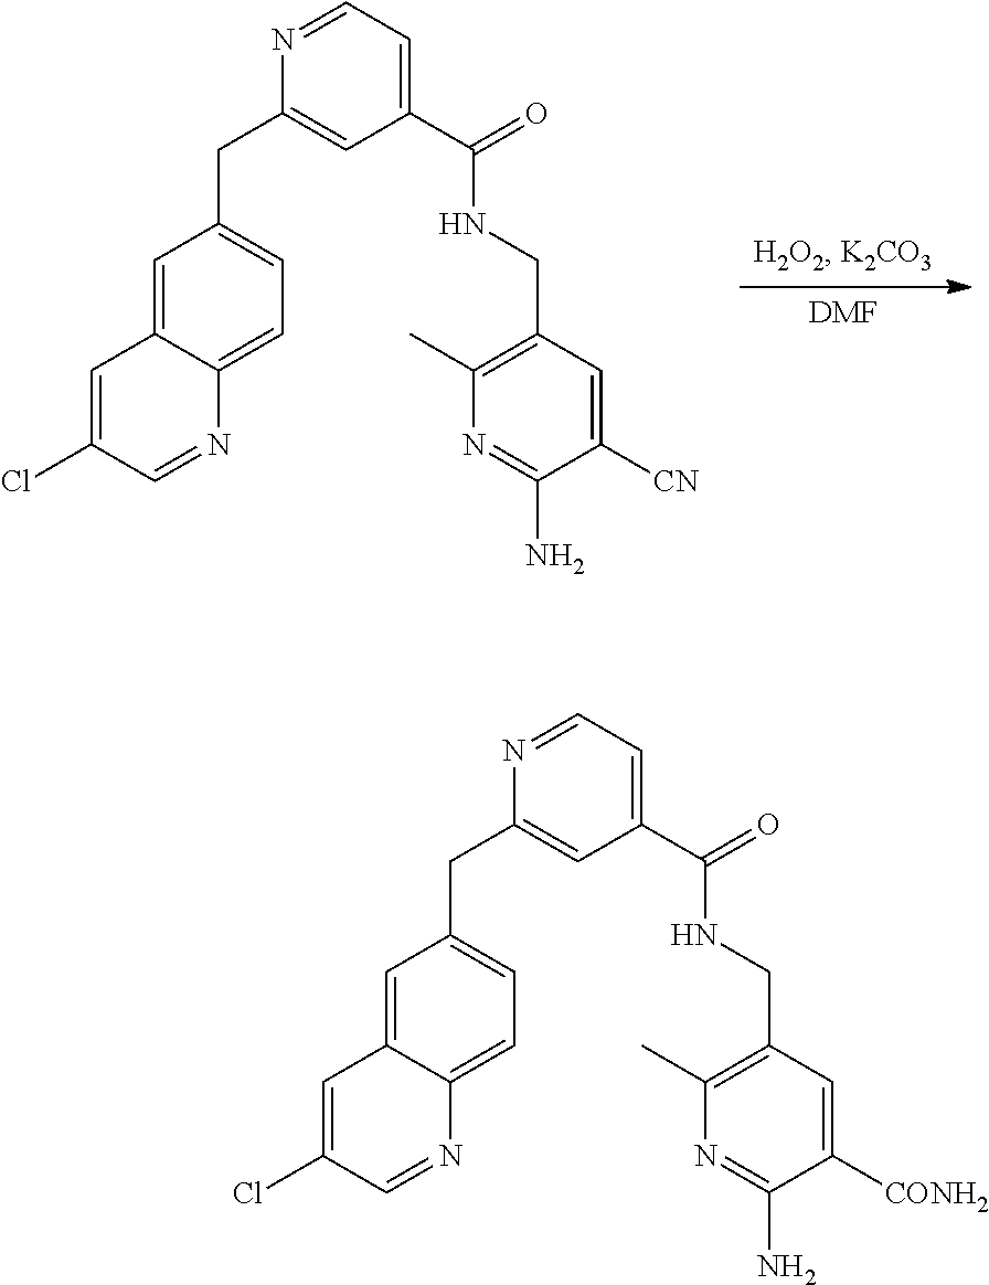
[DMF].C1(Cl)=CC2=CC(CC3=CC(C(=O)NCC4=C(C)N=C(N)C([CN])=C4)=CC=N3)=CC=C2N=C1.C1(Cl)=CC2=CC(CC3=CC(C(=O)NCC4=C(C)N=C(N)C([CONH2])=C4)=CC=N3)=CC=C2N=C1
